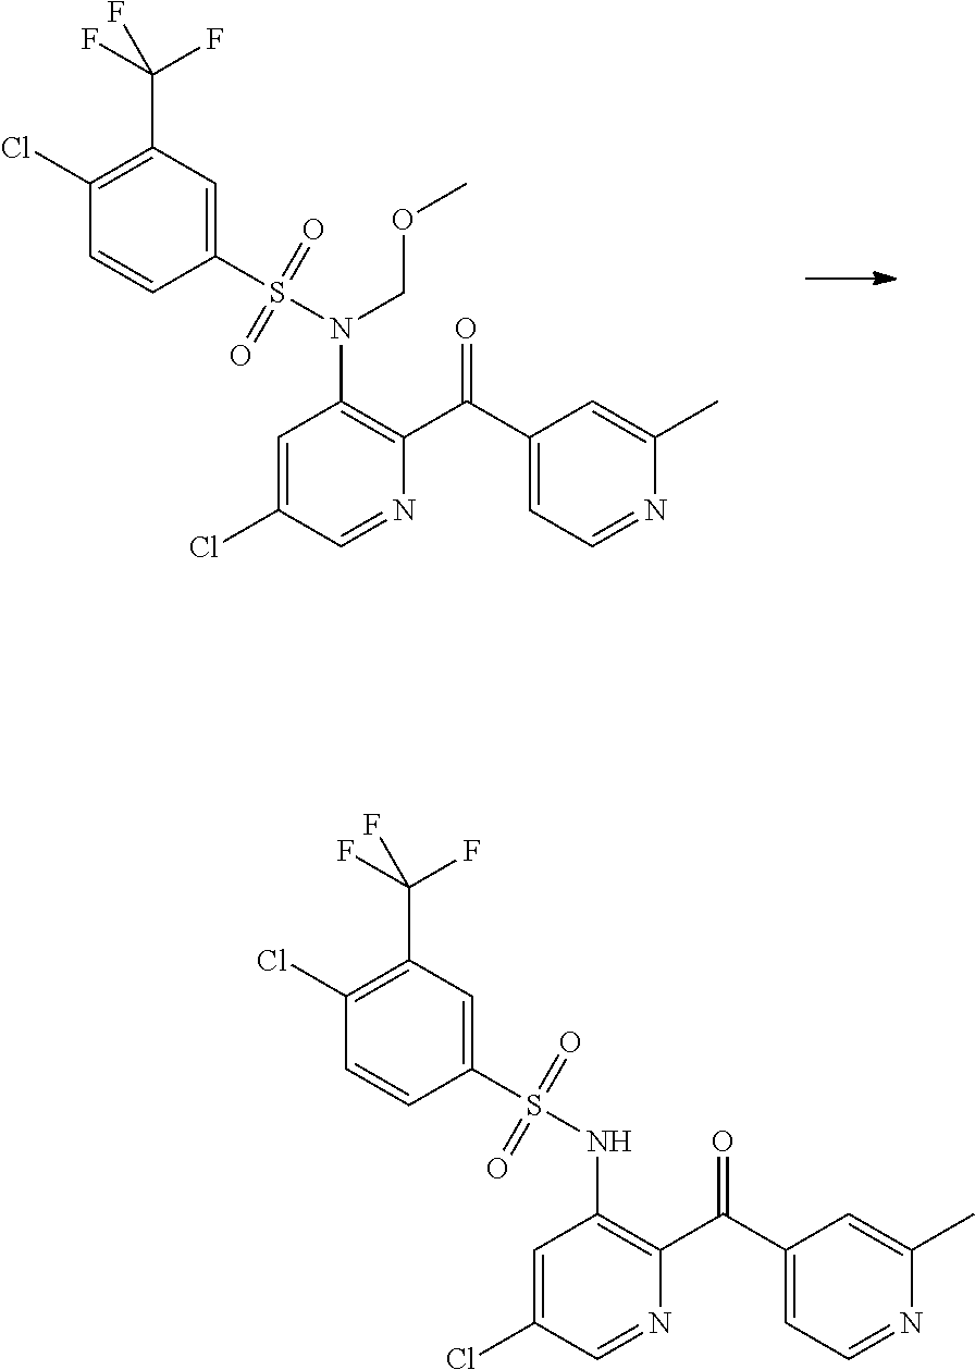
C1(S(N(COC)C2=C(C(C3=CC=NC(C)=C3)=O)N=CC(Cl)=C2)(=O)=O)=CC(C(F)(F)F)=C(Cl)C=C1.C1(S(NC2=C(C(C3=CC=NC(C)=C3)=O)N=CC(Cl)=C2)(=O)=O)=CC(C(F)(F)F)=C(Cl)C=C1
